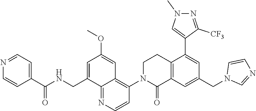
C1N(C2=C3C(=NC=C2)C(CNC(C2=CC=NC=C2)=O)=CC(OC)=C3)C(=O)C2=C(C1)C(C1=CN(C)N=C1[CF3])=CC(CN1C=NC=C1)=C2
